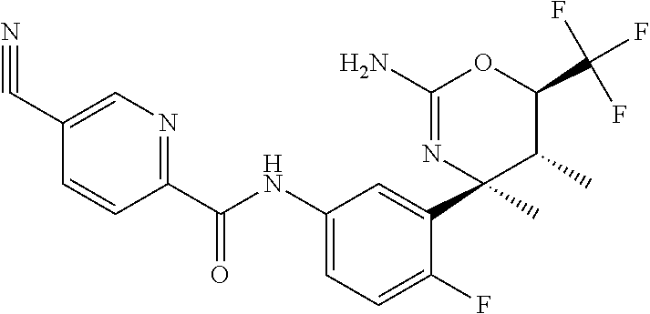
C1(C(NC2=CC=C(F)C(C3(C)C(C)C(C(F)(F)F)OC(N)=N3)=C2)=O)=NC=C(C#N)C=C1
